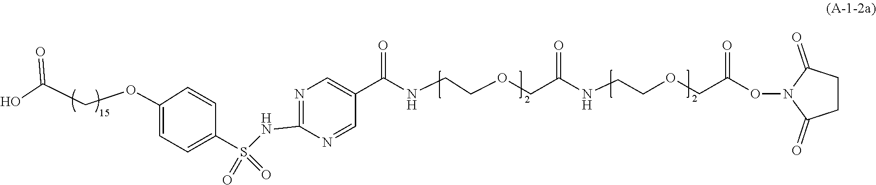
C1=C(S(NC2=NC=C(C(NCCOCC(NCCOCC(ON3C(=O)CCC3=O)=O)=O)=O)C=N2)(=O)=O)C=CC(OCC(=O)O)=C1
